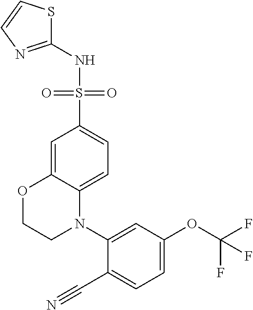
C1(NS(C2=CC=C3C(=C2)OCCN3C2=CC(OC(F)(F)F)=CC=C2C#N)(=O)=O)=NC=CS1
